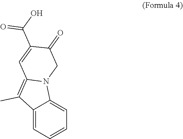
C12=CC=CC=C1N1C(=C2C)C=C(C(=O)O)C(=O)C1
